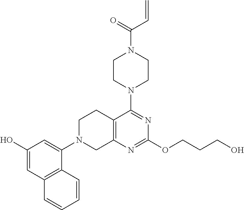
C12=C(N=C(OCCCO)N=C1N1CCN(C(C=C)=O)CC1)CN(C1=CC(O)=CC3=C1C=CC=C3)CC2
